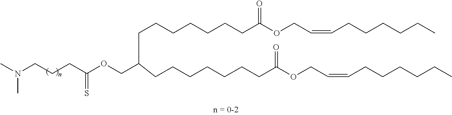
N(CCCC(OCC(CCCCCCCC(OCC=CCCCCCC)=O)CCCCCCCC(OCC=CCCCCCC)=O)=S)(C)C
